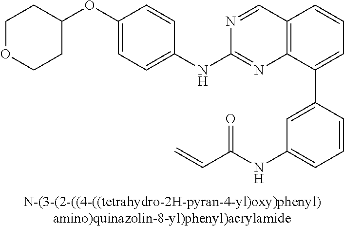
C1(NC2=NC3=C(C=N2)C=CC=C3C2=CC(NC(C=C)=O)=CC=C2)=CC=C(OC2CCOCC2)C=C1
